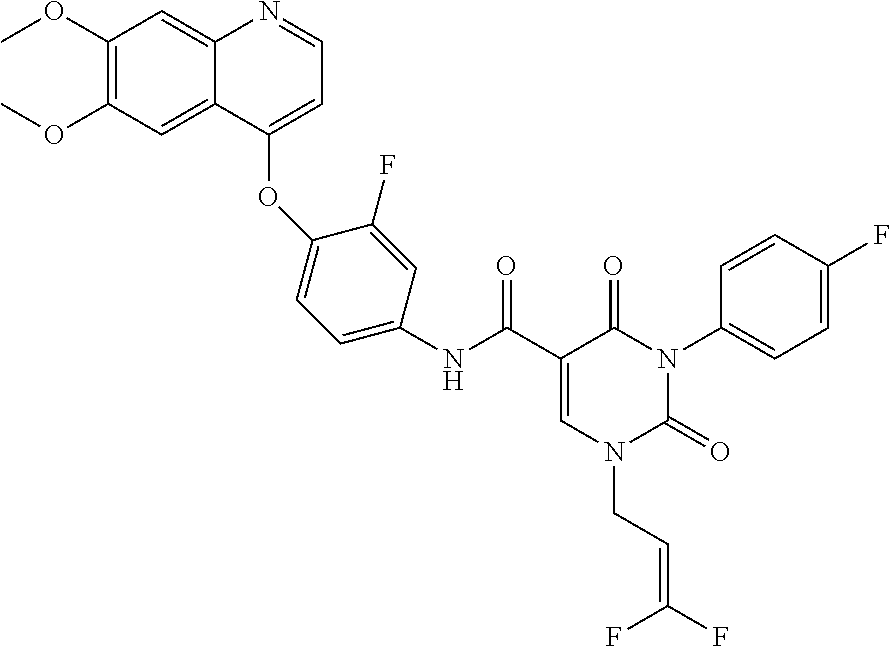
C1(OC)=C(OC)C=C2C(=C1)N=CC=C2OC1=CC=C(NC(C2=CN(CC=C(F)F)C(=O)N(C3=CC=C(F)C=C3)C2=O)=O)C=C1F
